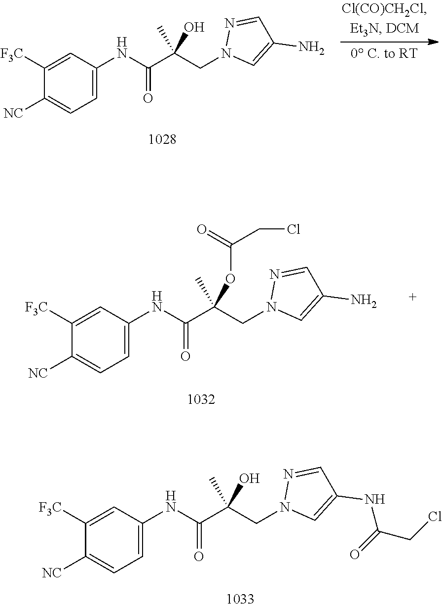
C1=C(NC(C(CN2C=C(N)C=N2)(O)C)=O)C=C([F3C])C([NC])=C1.C1=C(NC(C(CN2C=C(N)C=N2)(OC(CCl)=O)C)=O)C=C([F3C])C([NC])=C1.C1=C(NC(C(CN2C=C(NC(=O)CCl)C=N2)(O)C)=O)C=C([F3C])C([NC])=C1
